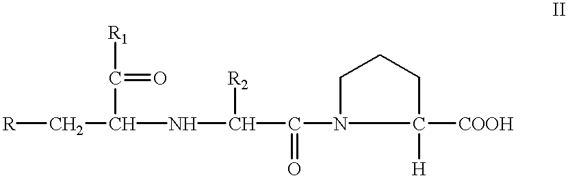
[R]CC(NC(C(N1C([COOH])([H])CCC1)=O)[R2])C(=O)[R1]
